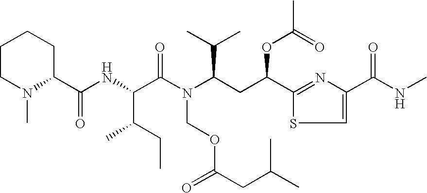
N(C(C(N(C(CC(C1=NC(C(=O)NC)=CS1)OC(=O)C)C(C)C)COC(CC(C)C)=O)=O)C(C)CC)C(C1CCCCN1C)=O
